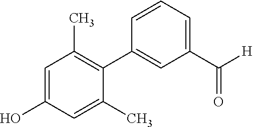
C1=C(O)C=C(C)C(C2=CC(C([H])=O)=CC=C2)=C1C
